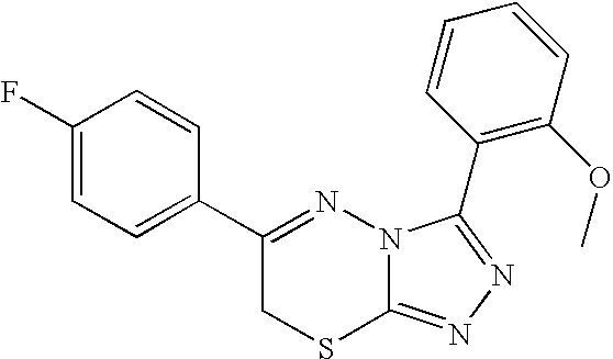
C1=C(F)C=CC(C2=NN3C(=NN=C3C3=C(OC)C=CC=C3)SC2)=C1
